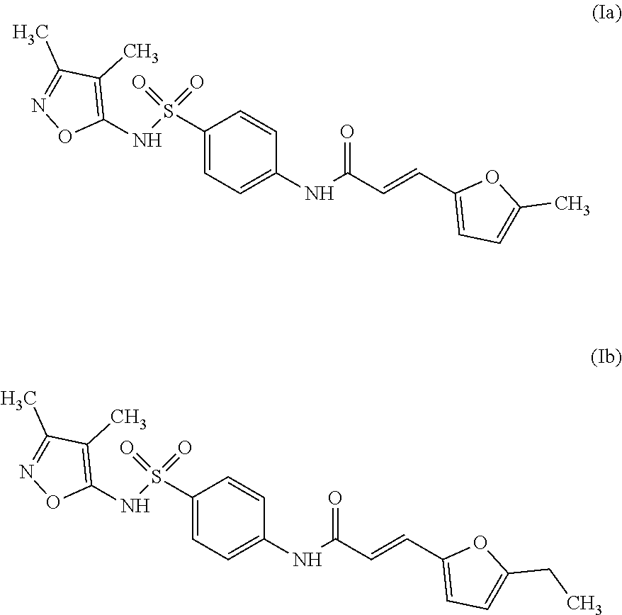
C1(NS(=O)(C2=CC=C(NC(C=CC3=CC=C(C)O3)=O)C=C2)=O)=C(C)C(C)=NO1.C1(NS(=O)(C2=CC=C(NC(C=CC3=CC=C(CC)O3)=O)C=C2)=O)=C(C)C(C)=NO1
